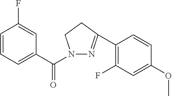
C1=CC=C(C(N2N=C(C3=C(F)C=C(OC)C=C3)CC2)=O)C=C1F
